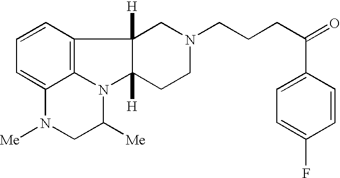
C12=C3C=CC=C1N([Me])CC([Me])N2C1([H])C3([H])CN(CCCC(=O)C2=CC=C(F)C=C2)CC1
